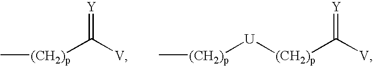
C[(CH2)p]C([V])=[Y].C[(CH2)p][U][(CH2)p]C([V])=[Y]
